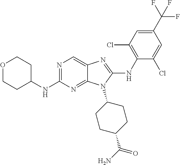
N1=C(NC2CCOCC2)N=C2C(=C1)N=C(NC1=C(Cl)C=C(C(F)(F)F)C=C1Cl)N2C1CCC(C(N)=O)CC1
